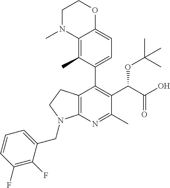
C1(F)=C(F)C(CN2C3=C(C(C4=CC=C5C(=C4C)N(C)CCO5)=C(C(OC(C)(C)C)C(O)=O)C(C)=N3)CC2)=CC=C1
